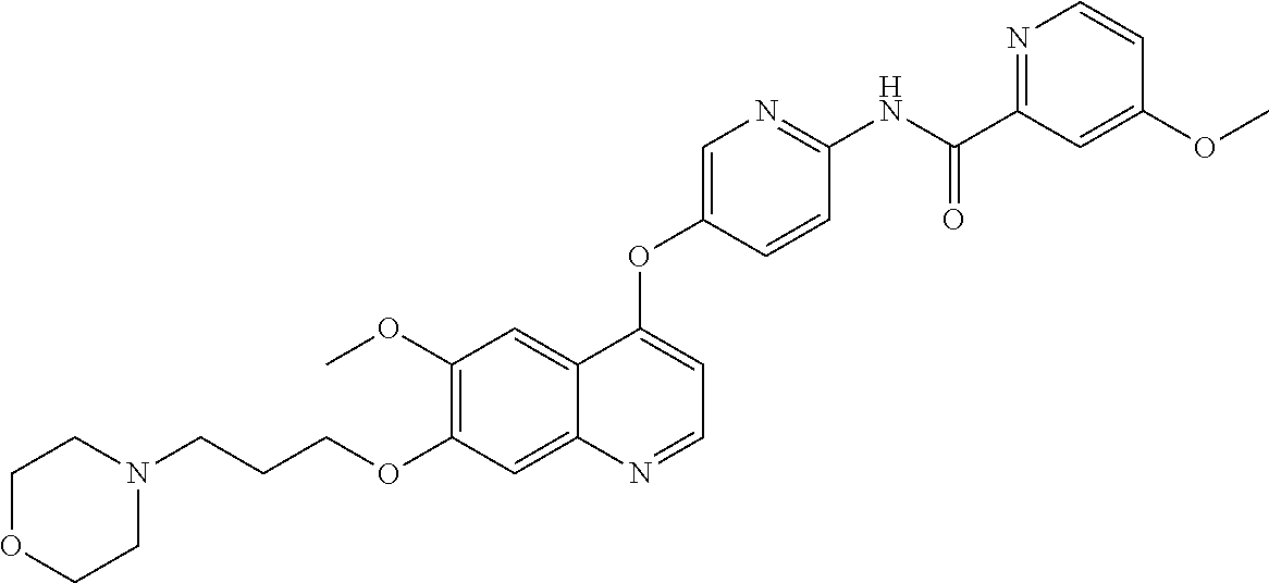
C1OCCN(CCCOC2=C(OC)C=C3C(=C2)N=CC=C3OC2=CN=C(NC(C3=NC=CC(OC)=C3)=O)C=C2)C1
